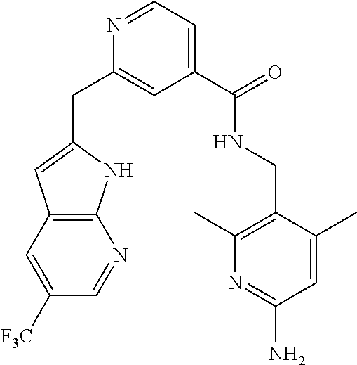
C1(CC2=CC(C(NCC3=C(C)N=C(N)C=C3C)=O)=CC=N2)=CC2=C(N1)N=CC([F3C])=C2
